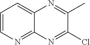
C1=CN=C2C(=C1)N=C(C)C(Cl)=N2
